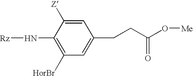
C1=C([Z])C(N[Rz])=C([HorBr])C=C1CCC(O[Me])=O
